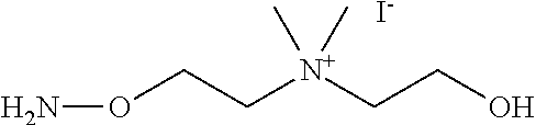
NOCC[N+](CCO)(C)C.[I-]
